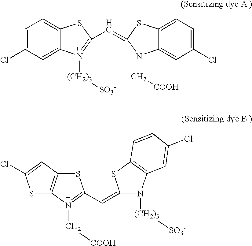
C1=C(Cl)C=C2C(=C1)SC(C=C1N(C[COOH])C3=CC(Cl)=CC=C3S1)=N2[(CH2)3][SO3-].S1C2=C(N(C[COOH])=C1C=C1N([(CH2)3][SO3-])C3=C(C=CC(Cl)=C3)S1)SC(Cl)=C2
